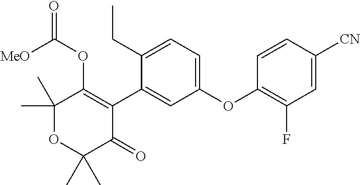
C1(C)(C)OC(C)(C)C(=O)C(C2=CC(OC3=C(F)C=C([CN])C=C3)=CC=C2CC)=C1OC([MeO])=O
